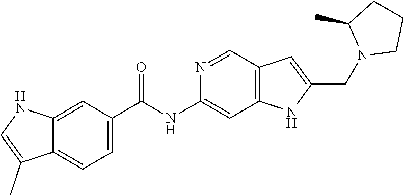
C1CN(CC2=CC3=C(N2)C=C(NC(C2=CC=C4C(=C2)NC=C4C)=O)N=C3)C(C)C1
